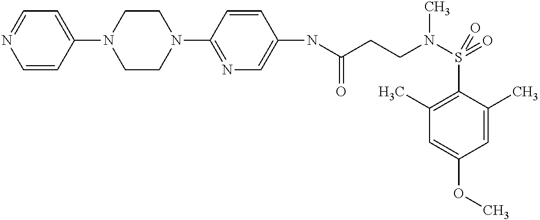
C1=CC(N2CCN(C3=NC=C(NC(CCN(S(=O)(C4=C(C)C=C(OC)C=C4C)=O)C)=O)C=C3)CC2)=CC=N1
